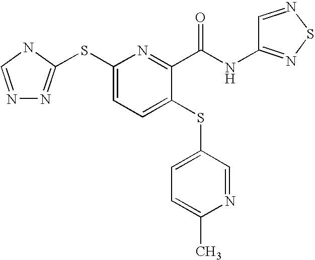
N1=CNC(SC2=CC=C(SC3=CC=C(C)N=C3)C(C(=O)NC3=NSN=C3)=N2)=N1
